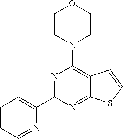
N1=C(C2=CC=CC=N2)N=C2C(=C1N1CCOCC1)C=CS2
